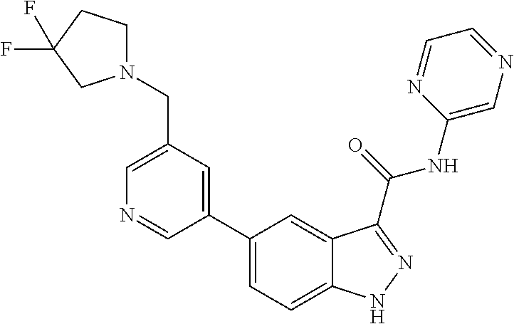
C1(CN2CCC(F)(F)C2)=CN=CC(C2=CC=C3C(=C2)C(C(NC2=CN=CC=N2)=O)=NN3)=C1
